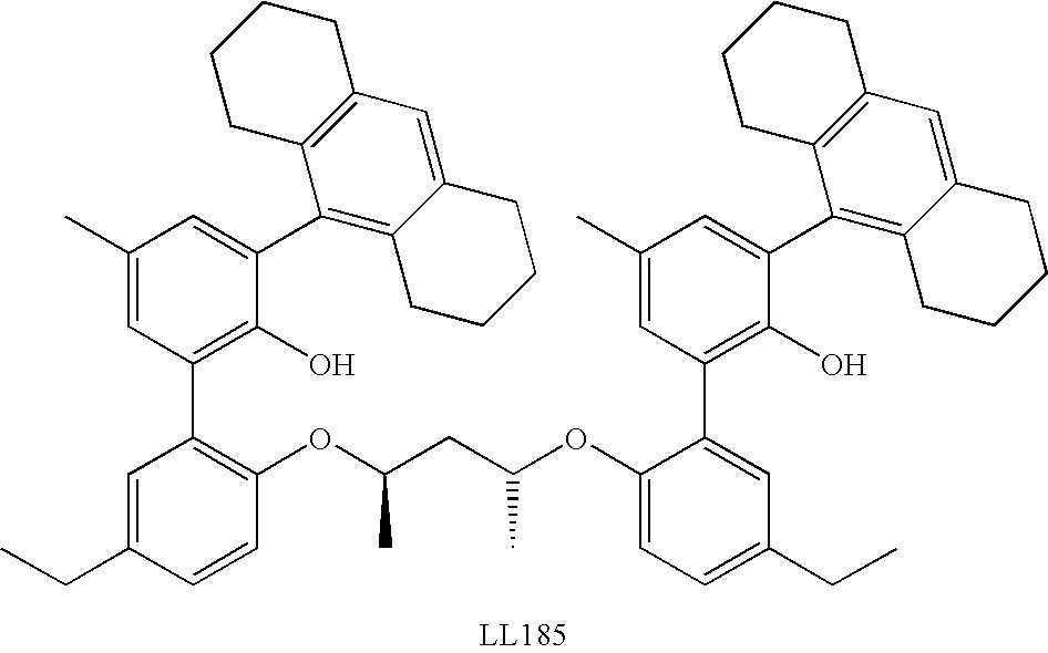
C1=C(CC)C=CC(OC(CC(OC2=CC=C(CC)C=C2C2=C(O)C(C3=C4C(=CC5=C3CCCC5)CCCC4)=CC(C)=C2)C)C)=C1C1=C(O)C(C2=C3C(=CC4=C2CCCC4)CCCC3)=CC(C)=C1
